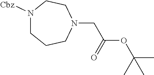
N1(CC(OC(C)(C)C)=O)CCN([Cbz])CCC1
